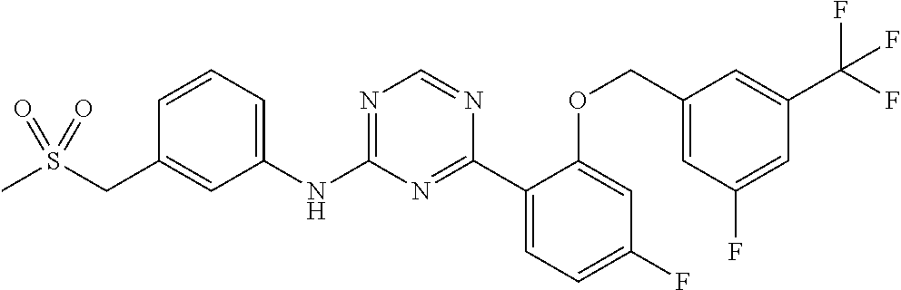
C1(NC2=NC=NC(C3=CC=C(F)C=C3OCC3=CC(F)=CC(C(F)(F)F)=C3)=N2)=CC=CC(CS(C)(=O)=O)=C1
